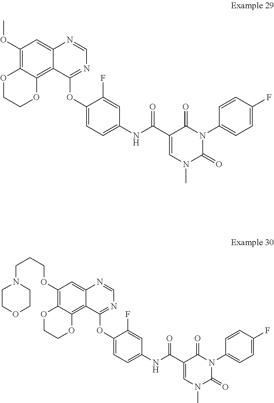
N1(C2=CC=C(F)C=C2)C(=O)N(C)C=C(C(NC2=CC=C(OC3=NC=NC4=CC(OCCCN5CCOCC5)=C5C(=C34)OCCO5)C(F)=C2)=O)C1=O.N1(C2=CC=C(F)C=C2)C(=O)N(C)C=C(C(NC2=CC=C(OC3=NC=NC4=CC(OC)=C5C(=C34)OCCO5)C(F)=C2)=O)C1=O
